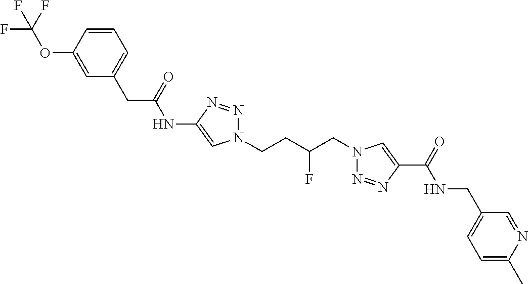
C1(NC(CC2=CC=CC(OC(F)(F)F)=C2)=O)=CN(CCC(CN2N=NC(C(=O)NCC3=CC=C(C)N=C3)=C2)F)N=N1
